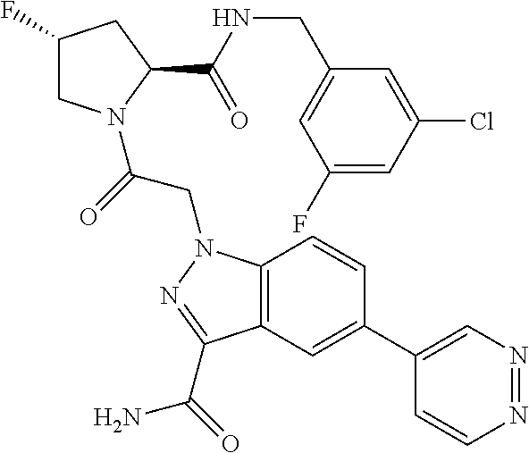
C1(C2=CC3=C(C=C2)N(CC(=O)N2CC(F)CC2C(NCC2=CC(F)=CC(Cl)=C2)=O)N=C3C(=O)N)=CN=NC=C1
